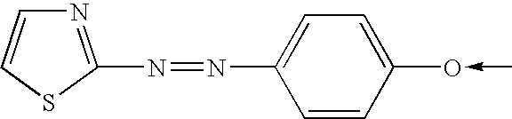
N1=C(N=NC2=CC=C(O<-C)C=C2)SC=C1
